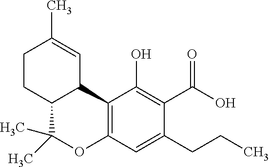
C1CC2C(C=C1C)C1=C(OC2(C)C)C=C(CCC)C(C(O)=O)=C1O
